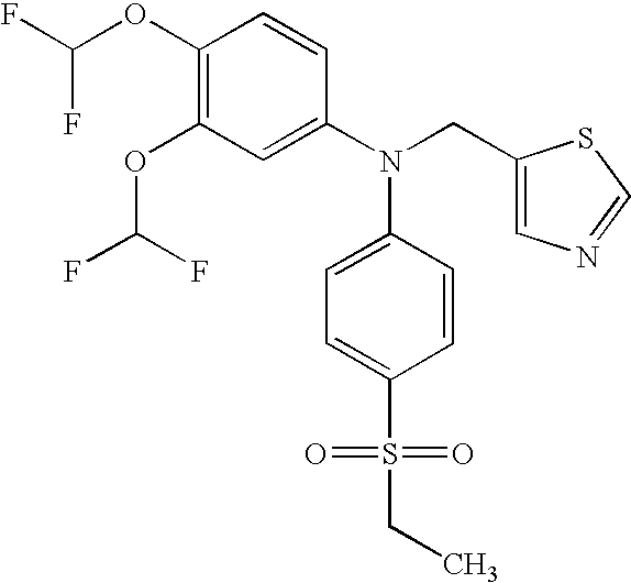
C1(OC(F)F)=C(OC(F)F)C=C(N(CC2=CN=CS2)C2=CC=C(S(CC)(=O)=O)C=C2)C=C1
